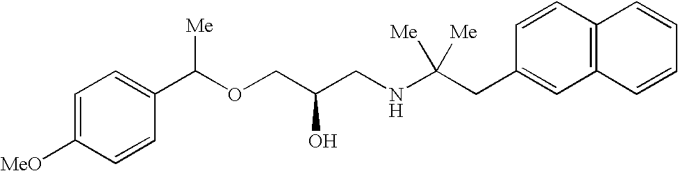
C1=C([MeO])C=CC(C(OCC(CNC(CC2=CC3=C(C=C2)C=CC=C3)([Me])[Me])O)[Me])=C1
